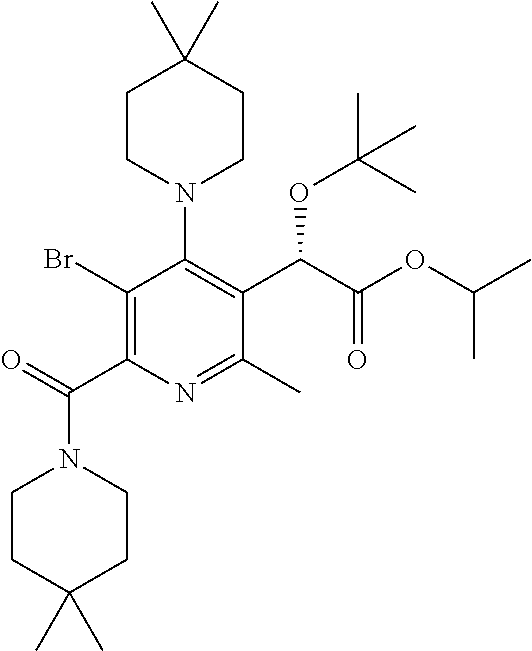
C1(Br)=C(C(=O)N2CCC(C)(C)CC2)N=C(C)C(C(C(OC(C)C)=O)OC(C)(C)C)=C1N1CCC(C)(C)CC1
